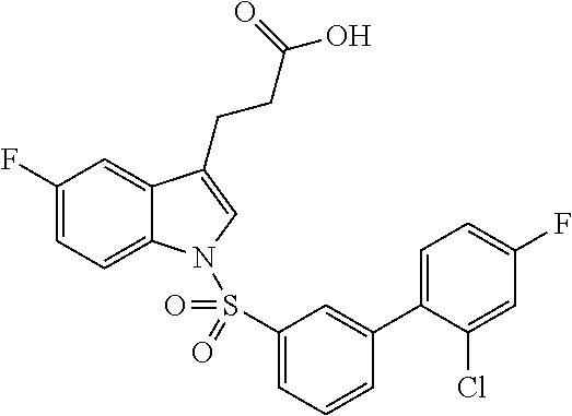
C1(F)=CC=C2C(=C1)C(CCC(O)=O)=CN2S(C1=CC=CC(C2=CC=C(F)C=C2Cl)=C1)(=O)=O
